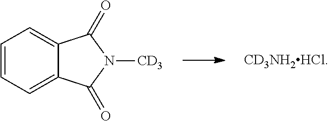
C1=CC=C2C(=C1)C(=O)N([CD3])C2=O.[CD3NH2HCl]
